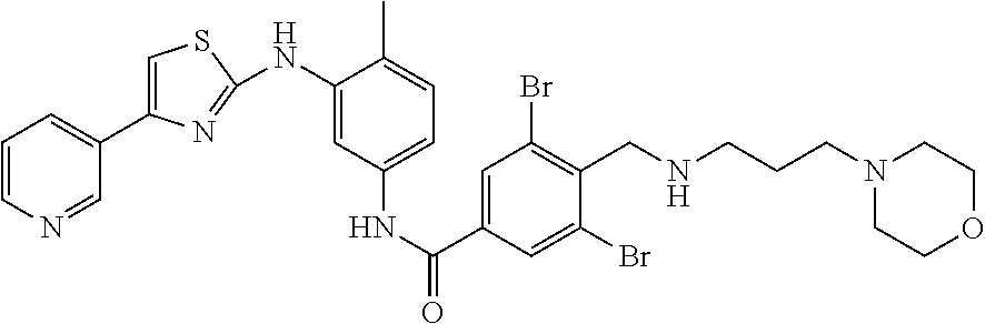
C1=CN=CC(C2=CSC(NC3=CC(NC(=O)C4=CC(Br)=C(CNCCCN5CCOCC5)C(Br)=C4)=CC=C3C)=N2)=C1
